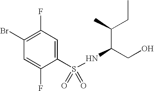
C1(Br)=C(F)C=C(S(NC(CO)C(CC)C)(=O)=O)C(F)=C1
